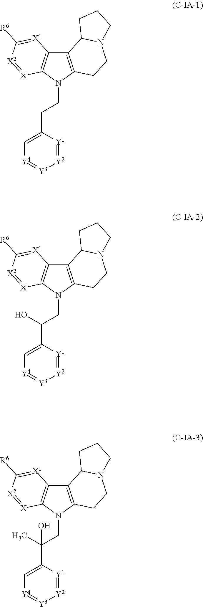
C12=C(N(CCC3=C[Y4]=[Y3][Y2]=[Y1]3)C3=C1[X1]=C([R6])[X2]=[X]3)CCN1C2CCC1.C12=C(N(CC(C3=C[Y4]=[Y3][Y2]=[Y1]3)O)C3=C1[X1]=C([R6])[X2]=[X]3)CCN1C2CCC1.C12=C(N(CC(C3=C[Y4]=[Y3][Y2]=[Y1]3)(C)O)C3=C1[X1]=C([R6])[X2]=[X]3)CCN1C2CCC1
